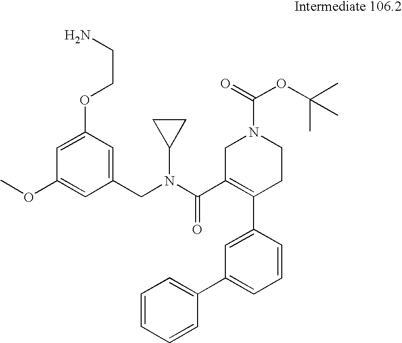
C1(CN(C(C2=C(C3=CC(C4=CC=CC=C4)=CC=C3)CCN(C(=O)OC(C)(C)C)C2)=O)C2CC2)=CC(OCCN)=CC(OC)=C1
